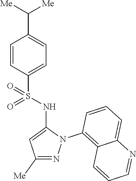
C1=CC(S(NC2=CC([Me])=NN2C2=C3C(=CC=C2)N=CC=C3)(=O)=O)=CC=C1C([Me])[Me]
